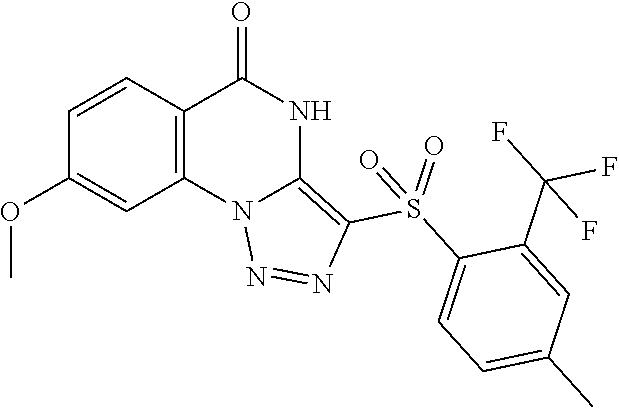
C1(OC)=CC2=C(C=C1)C(=O)NC1=C(S(C3=CC=C(C)C=C3C(F)(F)F)(=O)=O)N=NN21
